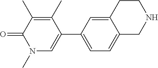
O=C1C(C)=C(C)C(C2=CC=C3C(=C2)CCNC3)=CN1C
